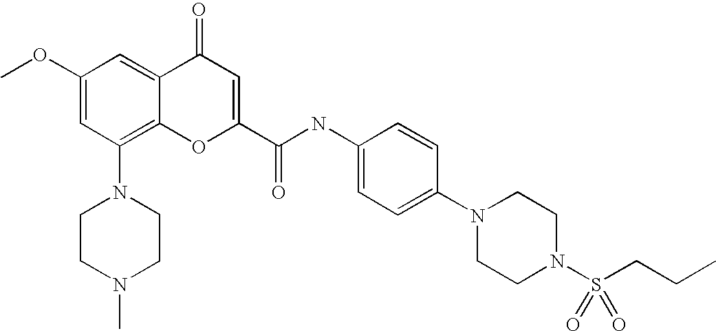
C1(OC)=CC(N2CCN(C)CC2)=C2C(=C1)C(=O)C=C(C(=O)NC1=CC=C(N3CCN(S(=O)(=O)CCC)CC3)C=C1)O2
